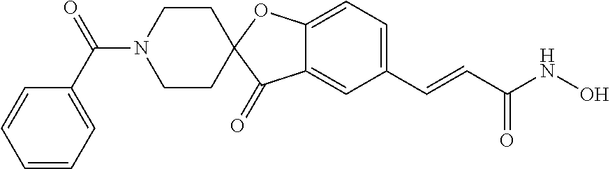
C12=CC=C(C=CC(NO)=O)C=C1C(=O)C1(O2)CCN(C(C2=CC=CC=C2)=O)CC1
